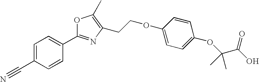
C1=CC(C#N)=CC=C1C1=NC(CCOC2=CC=C(OC(C(O)=O)(C)C)C=C2)=C(C)O1
